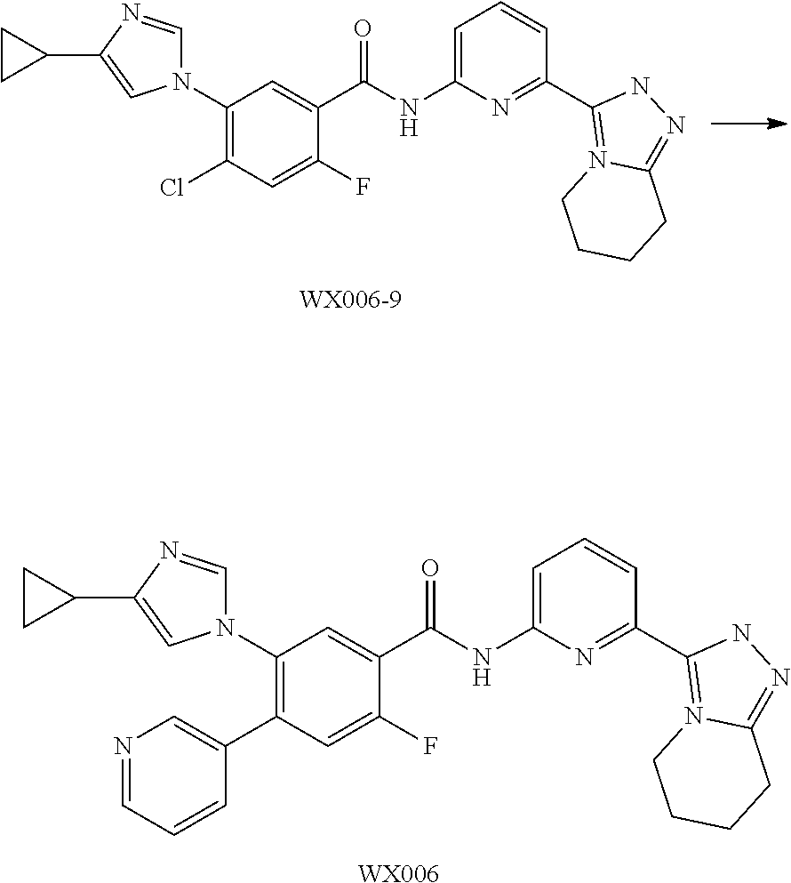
C1(N2C=NC(C3CC3)=C2)=C(C2=CN=CC=C2)C=C(F)C(C(NC2=CC=CC(C3=N4C(=NN3)CCCC4)=N2)=O)=C1.[WX006].C1(N2C=NC(C3CC3)=C2)=C(Cl)C=C(F)C(C(NC2=CC=CC(C3=N4C(=NN3)CCCC4)=N2)=O)=C1
